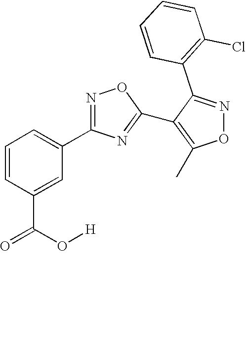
C1=CC(C(=O)O[H])=CC(C2=NOC(C3=C(C)ON=C3C3=C(Cl)C=CC=C3)=N2)=C1
